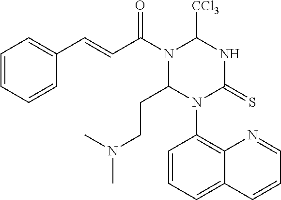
N(C)(C)CCC1N(C2=C3C(=CC=C2)C=CC=N3)C(=S)NC([CCl3])N1C(C=CC1=CC=CC=C1)=O
